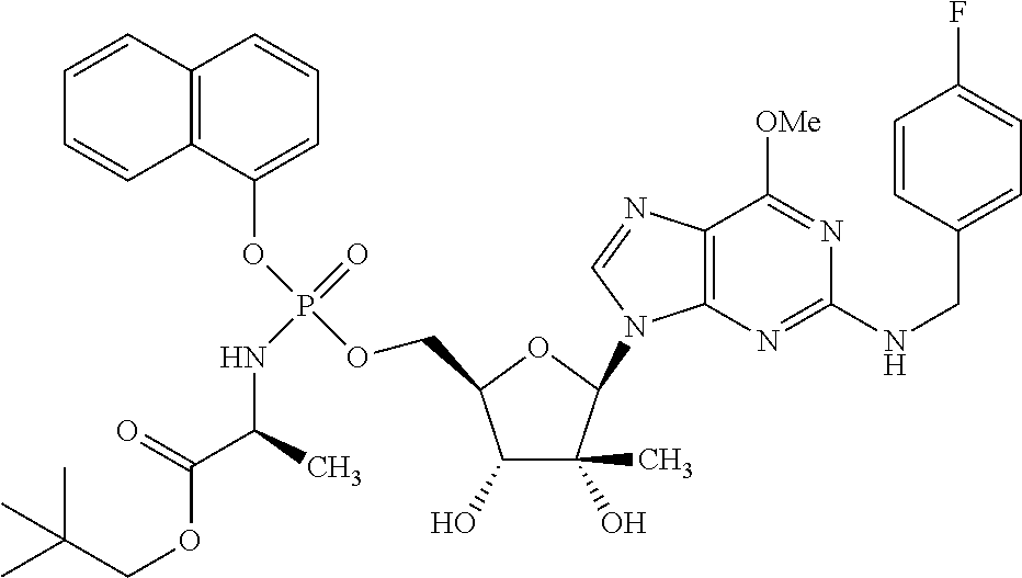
C1(O)C(C)(O)C(N2C3=C(N=C2)C([OMe])=NC(NCC2=CC=C(F)C=C2)=N3)OC1COP(OC1=CC=CC2=C1C=CC=C2)(=O)NC(C(OCC(C)(C)C)=O)C
